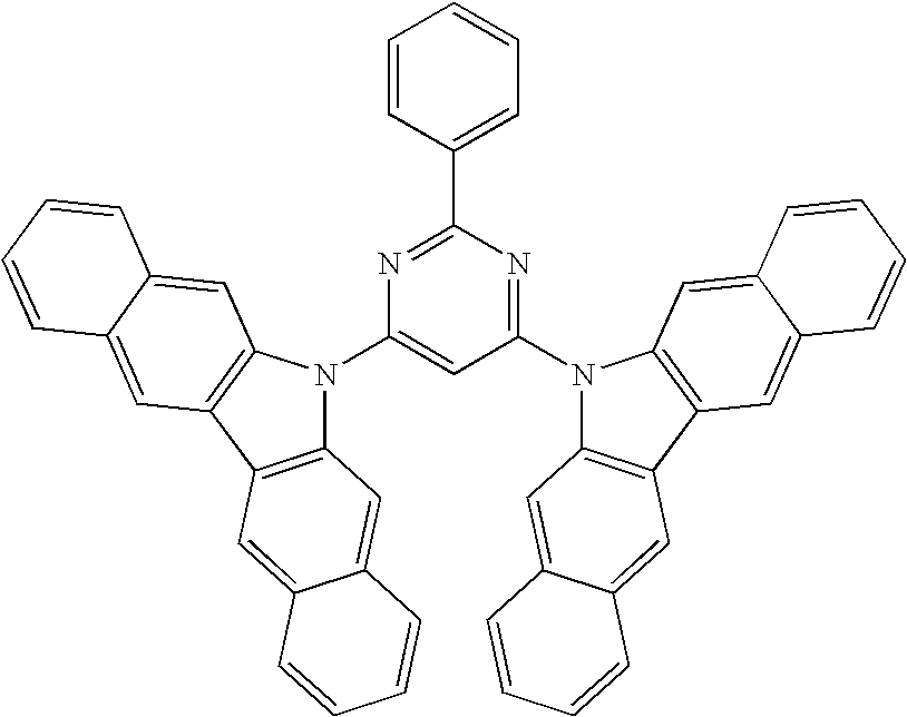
C1(N2C3=C(C4=C2C=C2C(=C4)C=CC=C2)C=C2C(=C3)C=CC=C2)=CC(N2C3=C(C4=C2C=C2C(=C4)C=CC=C2)C=C2C(=C3)C=CC=C2)=NC(C2=CC=CC=C2)=N1
